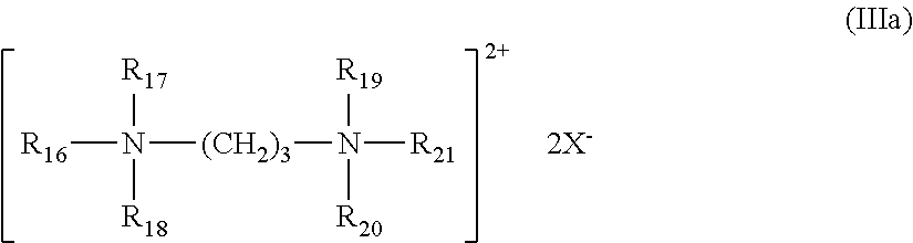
N([R16])([(CH2)3]N([R21])([R19])[R20])([R17])[R18]
